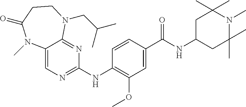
C1=CC(NC2=NC=C3C(=N2)N(CC(C)C)CCC(=O)N3C)=C(OC)C=C1C(NC1CC(C)(C)N(C)C(C)(C)C1)=O
